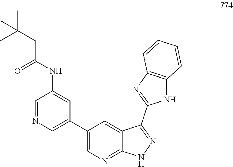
C(C(NC1=CC(C2=CN=C3C(=C2)C(C2=NC4=C(N2)C=CC=C4)=NN3)=CN=C1)=O)C(C)(C)C
